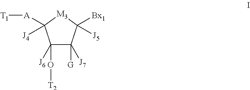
C1([J6])(O[T2])C([J7])([G])C([Bx1])([J5])[M3]C1([A][T1])[J4]
